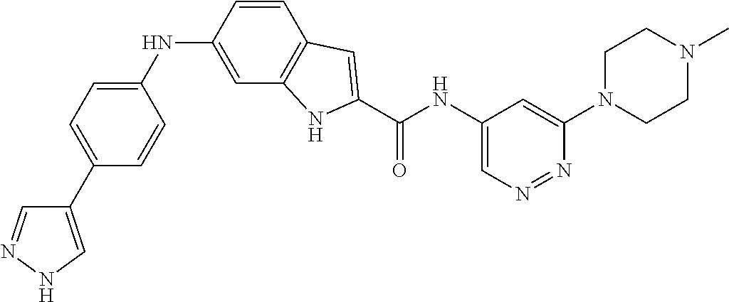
N(C1=CC2=C(C=C1)C=C(C(NC1=CN=NC(N3CCN(C)CC3)=C1)=O)N2)C1=CC=C(C2=CNN=C2)C=C1
